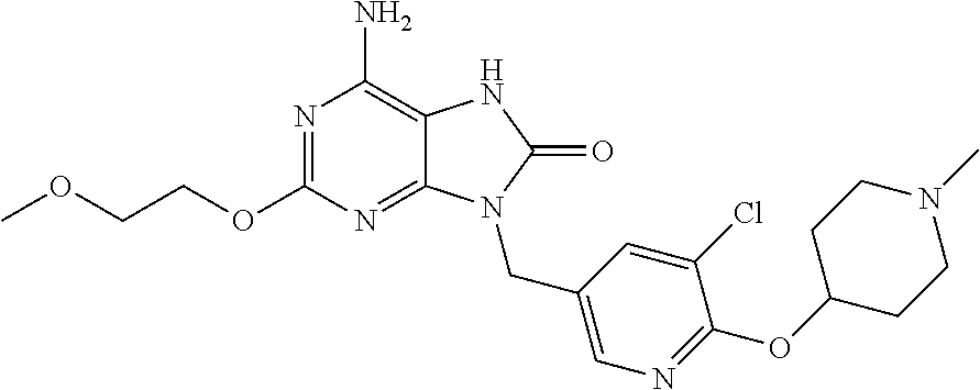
N1=C(OCCOC)N=C2C(=C1N)NC(=O)N2CC1=CN=C(OC2CCN(C)CC2)C(Cl)=C1
